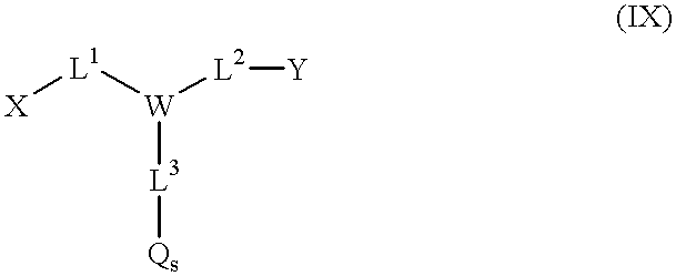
[W]([L3][Qs])([L2][Y])[L1][X]
